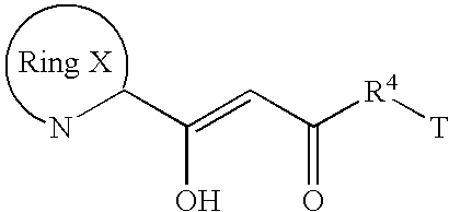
NCC(=CC([R4][T])=O)O
